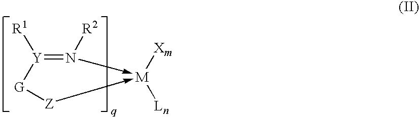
[R1][Y]1=N([R2])->[M]([Xm])([Ln])-[Z][G]1
